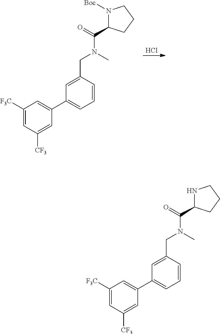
N1([Boc])C(C(=O)N(CC2=CC(C3=CC([F3C])=CC([CF3])=C3)=CC=C2)C)CCC1.Cl.N1C(C(=O)N(CC2=CC(C3=CC([F3C])=CC([CF3])=C3)=CC=C2)C)CCC1
